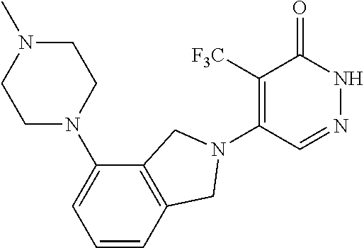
C1([F3C])=C(N2CC3=C(C(N4CCN(C)CC4)=CC=C3)C2)C=NNC1=O
